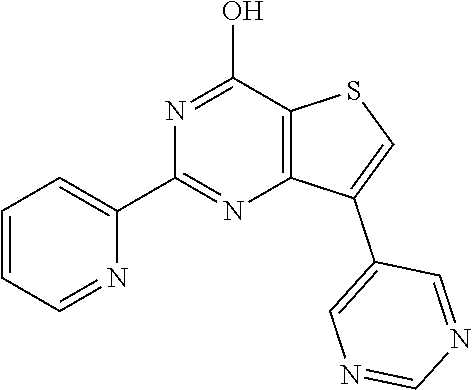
N1=C(O)C2=C(N=C1C1=CC=CC=N1)C(C1=CN=CN=C1)=CS2
